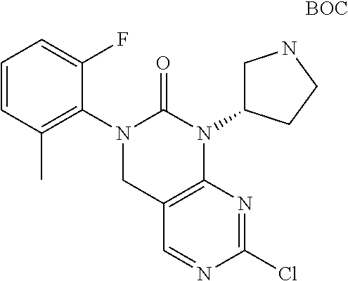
C12=C(N(C3CNCC3)C(=O)N(C3=C(C)C=CC=C3F)C1)N=C(Cl)N=C2.[BOC]
